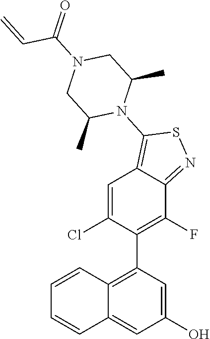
C1(O)=CC(C2=C(F)C3=NSC(N4C(C)CN(C(=O)C=C)CC4C)=C3C=C2Cl)=C2C(=C1)C=CC=C2
